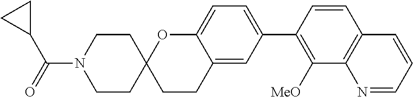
C1CC2(CCN1C(C1CC1)=O)CCC1=CC(C3=C([MeO])C4=C(C=C3)C=CC=N4)=CC=C1O2
